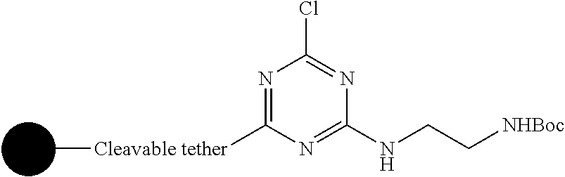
C[Cleavable tether]C1=NC(Cl)=NC(NCC[NHBoc])=N1
